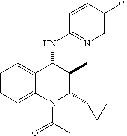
C1=CC=C2C(=C1)C(NC1=NC=C(Cl)C=C1)C(C)C(C1CC1)N2C(C)=O
